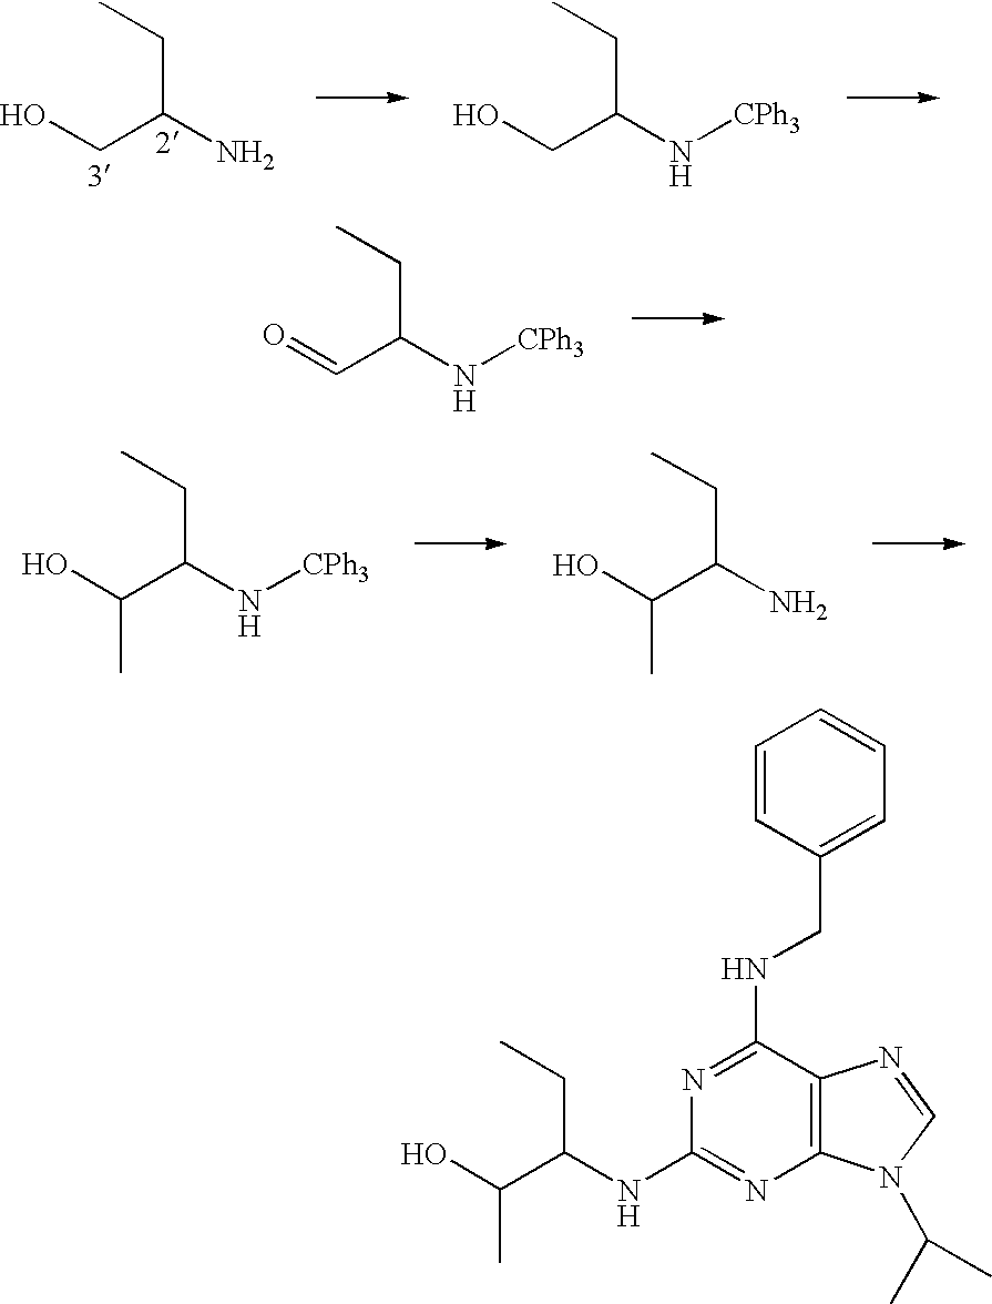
C(C(N)CC)O.C(C(N[CPh3])CC)O.C(C(N[CPh3])CC)=O.C(C(N[CPh3])CC)(O)C.OC(C(N)CC)C.C12=C(C(NCC3=CC=CC=C3)=NC(NC(C(O)C)CC)=N1)N=CN2C(C)C
